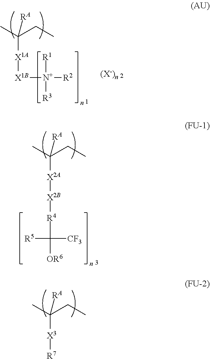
CC(CC)([X1A][X1B][N+]([R3])([R1])[R2])[RA].CC(CC)([X2A][X2B][R4]C([OR6])([CF3])[R5])[RA].CC(CC)([X3][R7])[RA]
